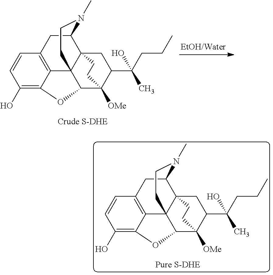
C1(O)=C2C3=C(C=C1)CC1C45C3(C(C([OMe])(C(C(CCC)(C)O)C4)CC5)O2)CCN1C.C1(O)=C2C3=C(C=C1)CC1C45C3(C(C([OMe])(C(C(CCC)(C)O)C4)CC5)O2)CCN1C
